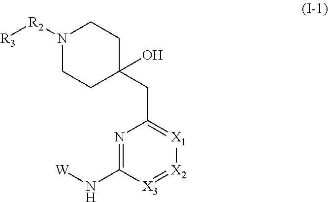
N1([R2][R3])CCC(CC2=[X1][X2]=[X3]C(N[W])=N2)(O)CC1
